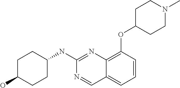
C1C(O)CCC(NC2=NC3=C(OC4CCN(C)CC4)C=CC=C3C=N2)C1
